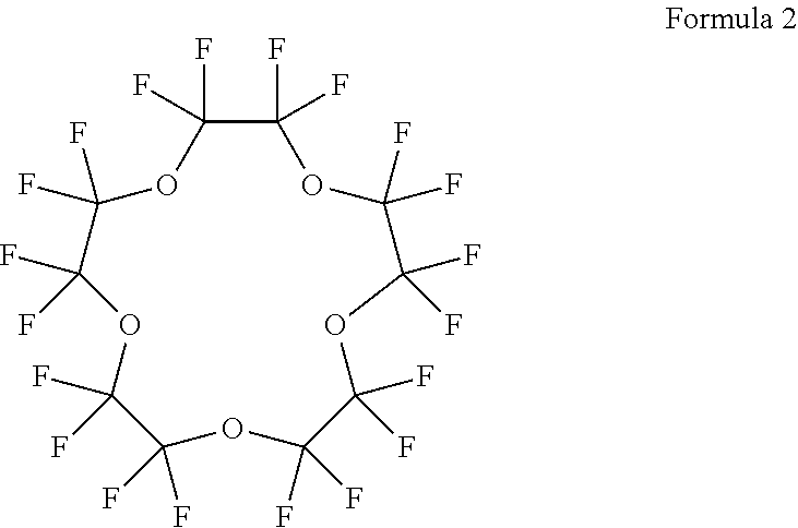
C1(F)(F)C(F)(F)OC(F)(F)C(F)(F)OC(F)(F)C(F)(F)OC(F)(F)C(F)(F)OC(F)(F)C(F)(F)O1
